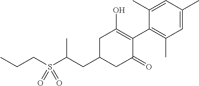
C1(CC(S(CCC)(=O)=O)C)CC(=O)C(C2=C(C)C=C(C)C=C2C)=C(O)C1
